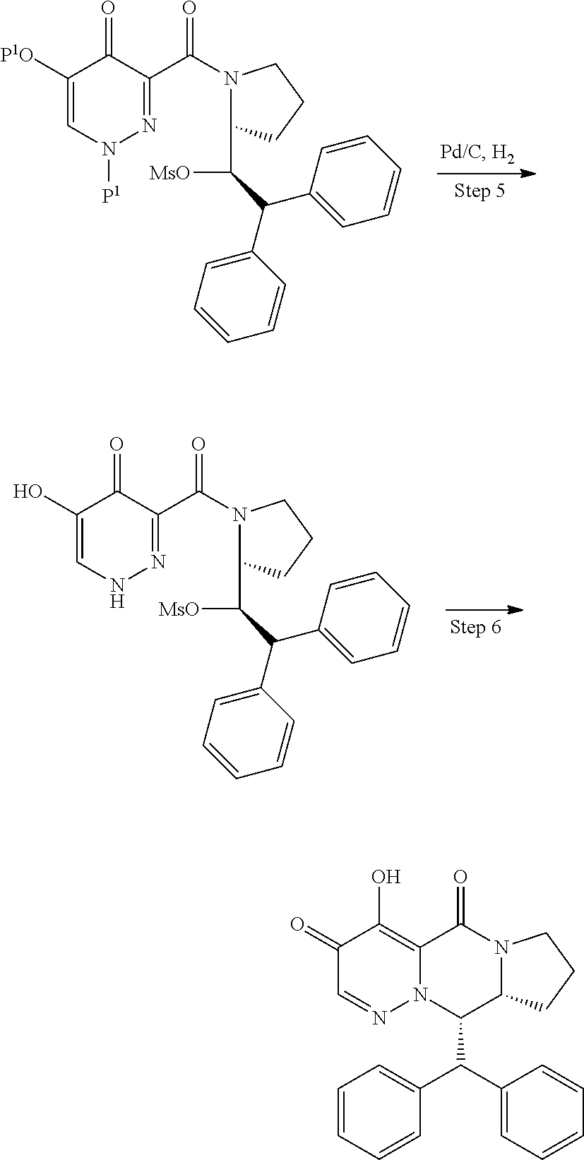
C1(O)=CNN=C(C(N2C(C([MsO])C(C3=CC=CC=C3)C3=CC=CC=C3)CCC2)=O)C1=O.C1([P1O])=CN([P1])N=C(C(N2C(C([MsO])C(C3=CC=CC=C3)C3=CC=CC=C3)CCC2)=O)C1=O.C1(=O)C=NN2C(=C1O)C(=O)N1C(C2C(C2=CC=CC=C2)C2=CC=CC=C2)CCC1
